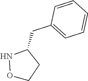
O1NC(CC2=CC=CC=C2)CC1
